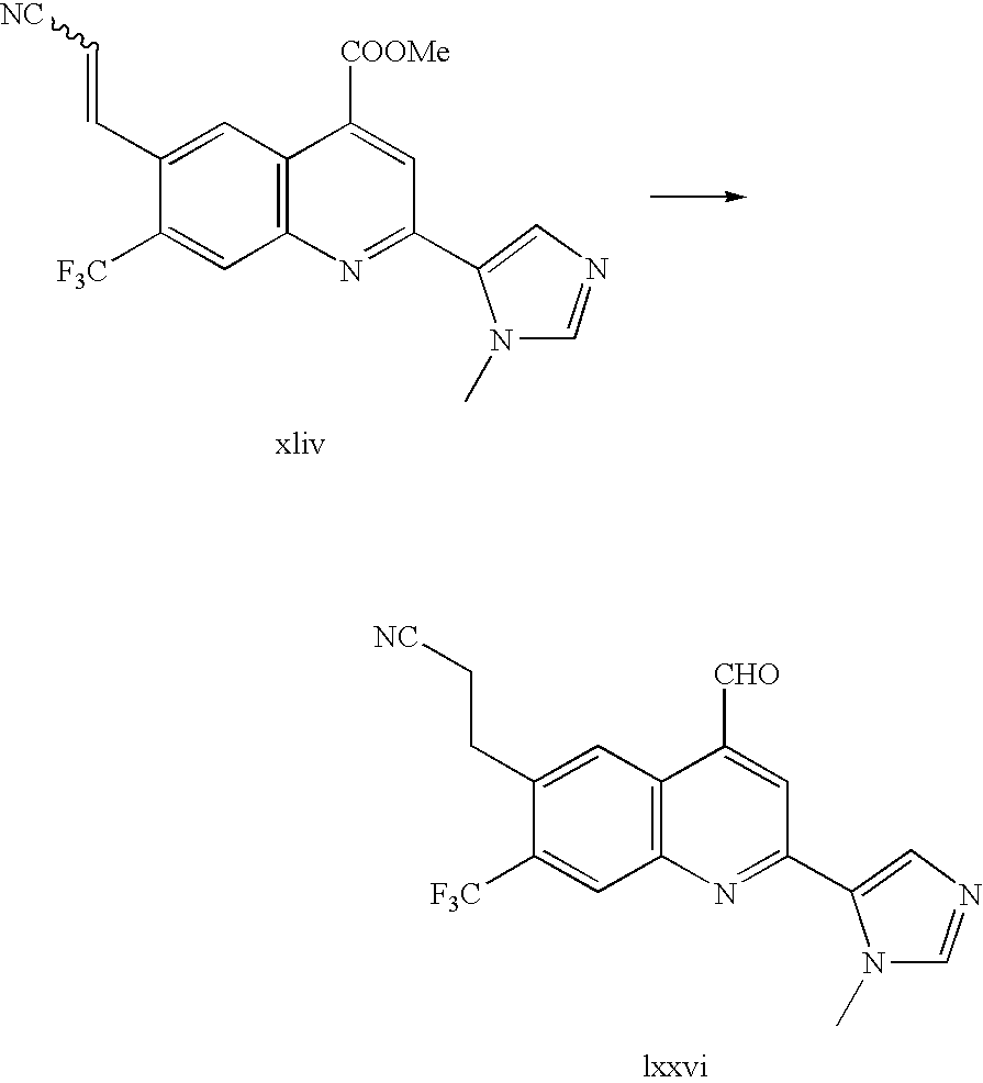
C1([F3C])=CC2=C(C=C1C=C[NC])C([COOMe])=CC(C1=CN=CN1C)=N2.C1([F3C])=CC2=C(C=C1CC[NC])C([CHO])=CC(C1=CN=CN1C)=N2
